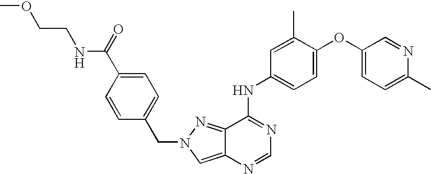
COCCNC(C1=CC=C(CN2N=C3C(NC4=CC=C(OC5=CC=C(C)N=C5)C(C)=C4)=NC=NC3=C2)C=C1)=O
